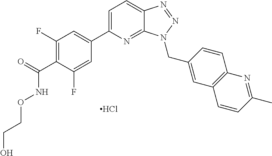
C1=C(C2=CC(F)=C(C(=O)NOCCO)C(F)=C2)N=C2C(=C1)N=NN2CC1=CC2=C(C=C1)N=C(C)C=C2.Cl
